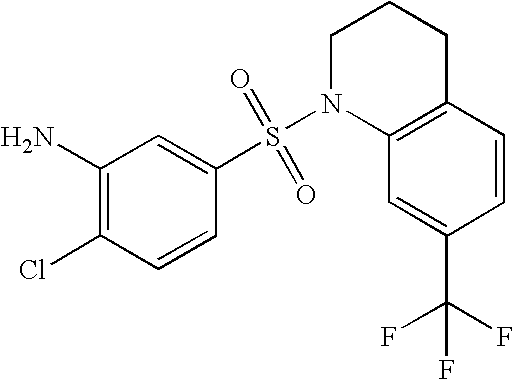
C1(N)=C(Cl)C=CC(S(N2C3=C(CCC2)C=CC(C(F)(F)F)=C3)(=O)=O)=C1
